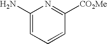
C1(N)=CC=CC([CO2Me])=N1
